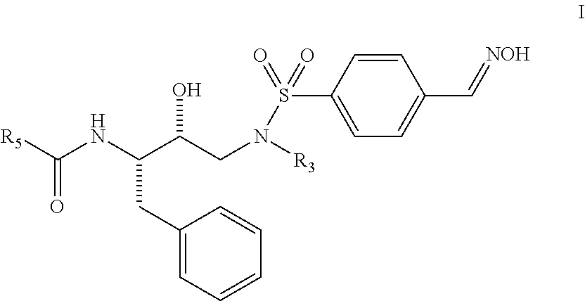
C(NC(C(CN([R3])S(=O)(C1=CC=C(C=[NOH])C=C1)=O)O)CC1=CC=CC=C1)(=O)[R5]
